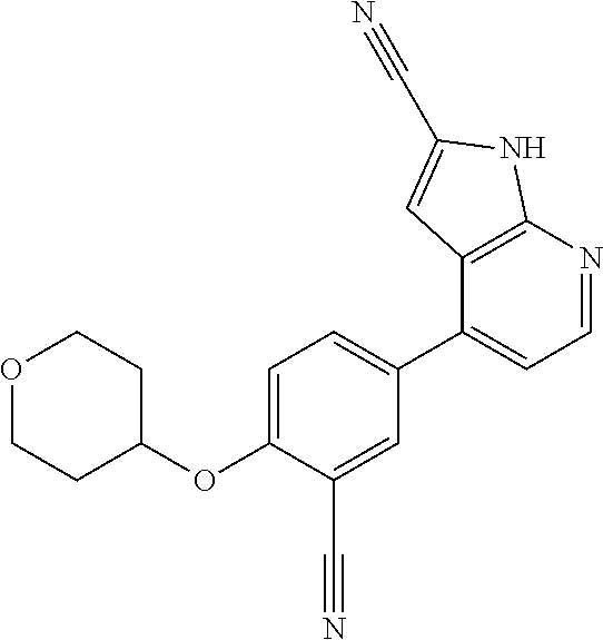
O1CCC(OC2=CC=C(C3=CC=NC4=C3C=C(C#N)N4)C=C2C#N)CC1
